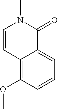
C12=C(OC)C=CC=C1C(=O)N(C)C=C2
